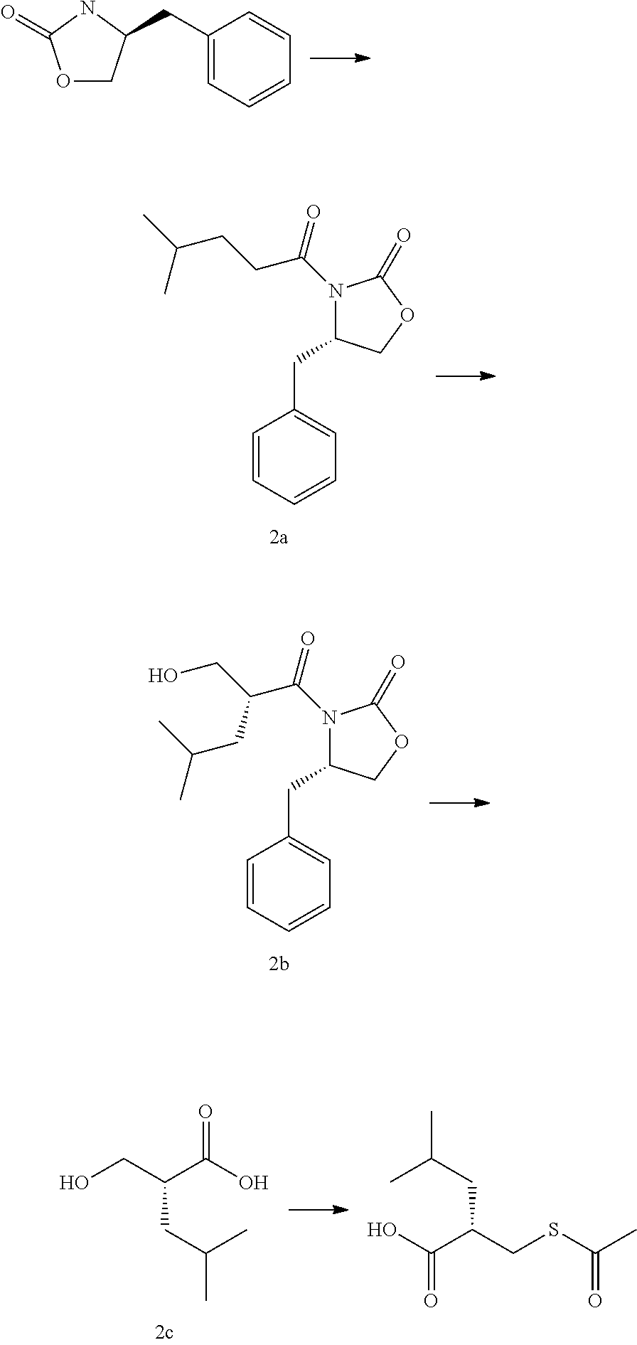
O1CC(CC2=CC=CC=C2)NC1=O.C1=CC=CC=C1CC1N(C(CCC(C)C)=O)C(=O)OC1.C1=CC=CC=C1CC1N(C(C(CO)CC(C)C)=O)C(=O)OC1.OCC(CC(C)C)C(=O)O.CC(C)CC(C(=O)O)CSC(=O)C
